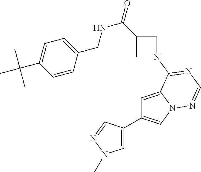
C1=C2N(C=C1C1=CN(C)N=C1)N=CN=C2N1CC(C(=O)NCC2=CC=C(C(C)(C)C)C=C2)C1
